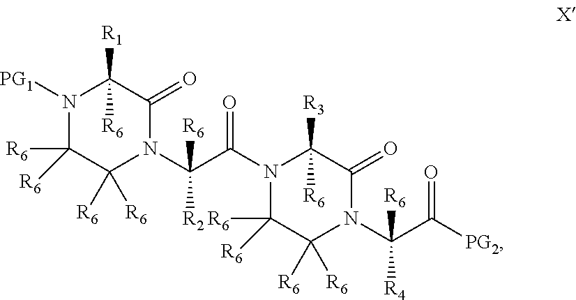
N1([PG1])C([R6])([R6])C([R6])([R6])N(C(C(=O)N2C([R6])([R6])C([R6])([R6])N(C(C([PG2])=O)([R4])[R6])C(=O)C2([R3])[R6])([R2])[R6])C(=O)C1([R1])[R6]
